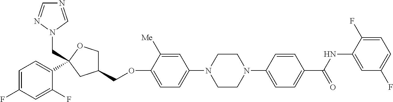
C1=C(F)C=C(F)C(C2(CN3N=CN=C3)OCC(COC3=CC=C(N4CCN(C5=CC=C(C(NC6=CC(F)=CC=C6F)=O)C=C5)CC4)C=C3[Me])C2)=C1
